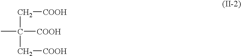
CC(C[COOH])([COOH])C[COOH]
